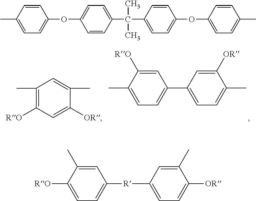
C1(C)=CC=C(OC2=CC=C(C(C3=CC=C(OC4=CC=C(C)C=C4)C=C3)(C)C)C=C2)C=C1.C1([RO])=CC=C([R]C2=CC=C([OR])C(C)=C2)C=C1C.C1(C)=CC=C(C2=CC=C(C)C([OR])=C2)C=C1[RO].C1(C)=C([RO])C=C([OR])C(C)=C1
